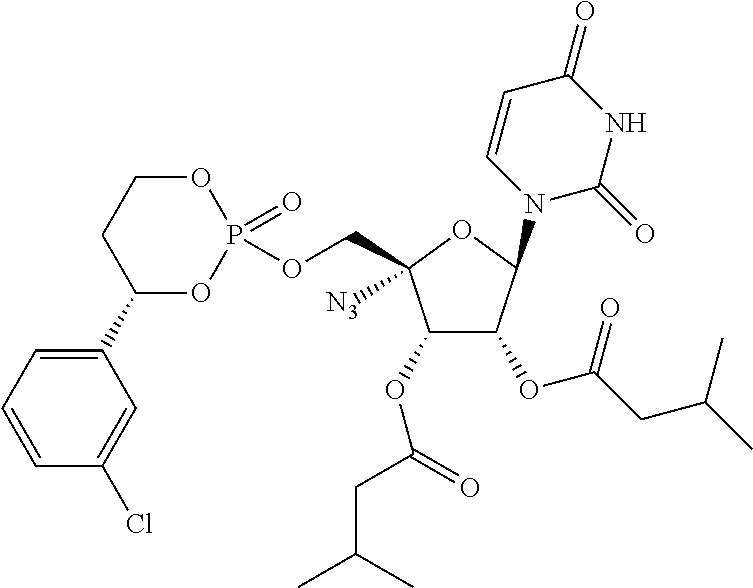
C1(OC(=O)CC(C)C)C(OC(CC(C)C)=O)C(N2C=CC(=O)NC2=O)OC1(COP1(=O)OCCC(C2=CC=CC(Cl)=C2)O1)[N3]
